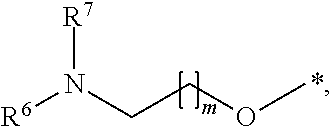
C(N([R6])[R7])COC
